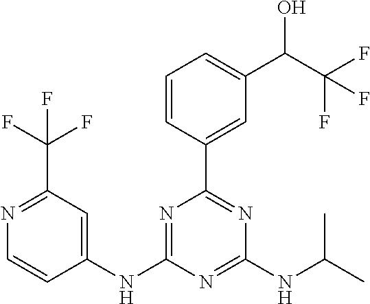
C1(NC2=NC(C3=CC(C(C(F)(F)F)O)=CC=C3)=NC(NC(C)C)=N2)=CC(C(F)(F)F)=NC=C1
